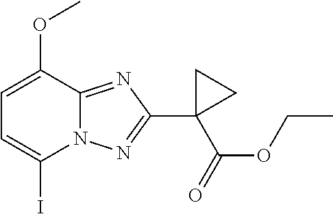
C1=C(OC)C2=NC(C3(C(OCC)=O)CC3)=NN2C(I)=C1
